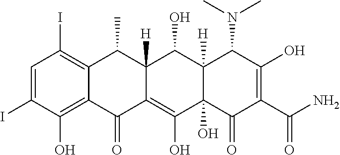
C1=C(I)C(O)=C2C(=C1I)C(C)C1([H])C(=C(O)C3(O)C([H])(C1O)C(N(C)C)C(O)=C(C(N)=O)C3=O)C2=O
